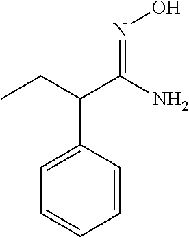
C1=CC(C(CC)C(N)=NO)=CC=C1
